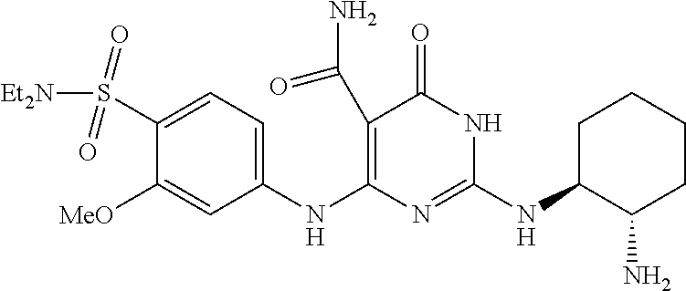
C1(S([Et2N])(=O)=O)=CC=C(NC2=C(C(=O)N)C(=O)NC(NC3C(N)CCCC3)=N2)C=C1[MeO]
